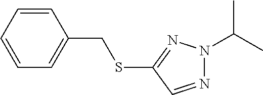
C1=CC=CC=C1CSC1=NN(C(C)C)N=C1
